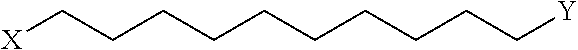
[X]CCCCCCCCCC[Y]
